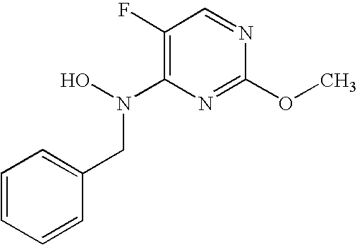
N(C1=C(F)C=NC(OC)=N1)(O)CC1=CC=CC=C1
